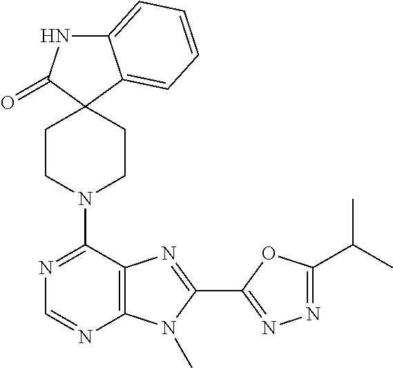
C12=CC=CC=C1C1(C(=O)N2)CCN(C2=NC=NC3=C2N=C(C2=NN=C(C(C)C)O2)N3C)CC1
